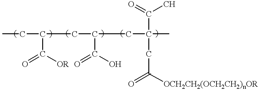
C(C(CC(C(O)=O)CC(C)(CC(=O)[OCH2CH2(OCH2CH2)nOR])C(=O)C)C(=O)[OR])C
